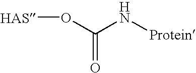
C(=O)(N[Protein])O[HAS]
